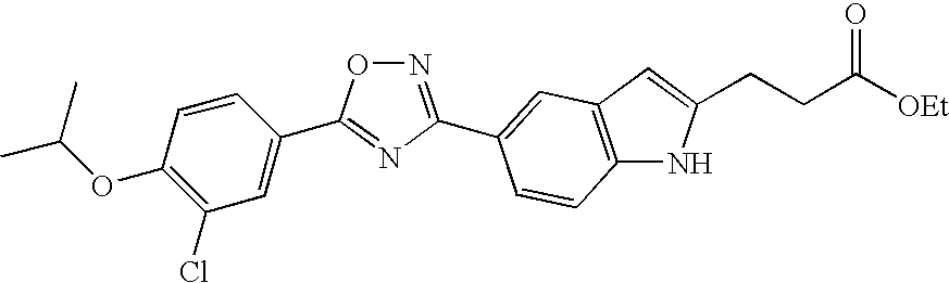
N1=C(C2=CC3=C(NC(CCC([OEt])=O)=C3)C=C2)N=C(C2=CC(Cl)=C(OC(C)C)C=C2)O1
